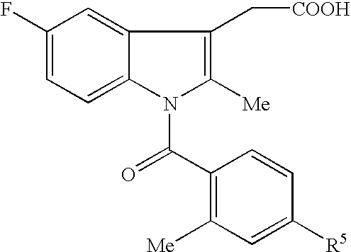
C1(F)=CC=C2C(=C1)C(C[COOH])=C([Me])N2C(C1=C([Me])C=C([R5])C=C1)=O
